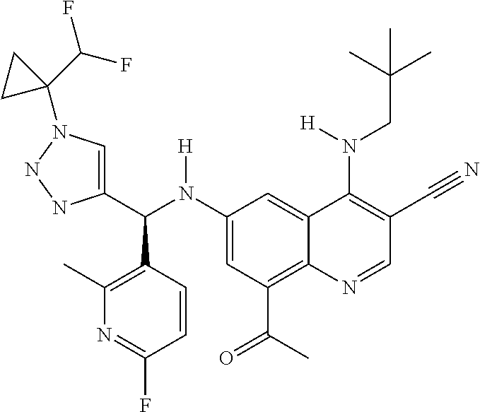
C1(N(C(C2=CN(C3(C(F)F)CC3)NN2)C2=C(C)N=C(F)C=C2)[H])=CC(C(C)=O)=C2C(=C1)C(N(CC(C)(C)C)[H])=C(C#N)C=N2
